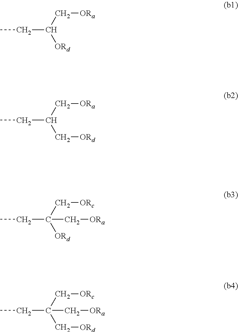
C(C(C[ORa])[ORd])C.C(C(C[ORa])C[ORd])C.C(C(C[ORc])([ORd])C[ORa])C.C(C(C[ORc])(C[ORd])C[ORa])C
